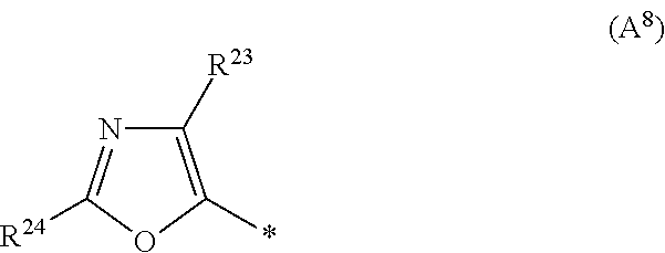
N1=C([R24])OC(*)=C1[R23]
